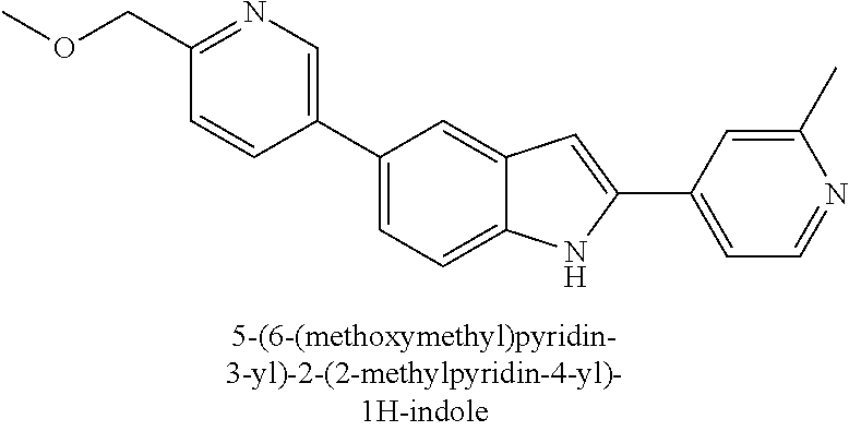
C1(COC)=NC=C(C2=CC=C3C(=C2)C=C(C2=CC=NC(C)=C2)N3)C=C1
